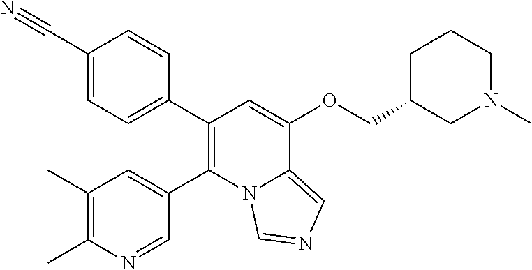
C1(C#N)=CC=C(C2=C(C3=CC(C)=C(C)N=C3)N3C(=CN=C3)C(OCC3CN(C)CCC3)=C2)C=C1
